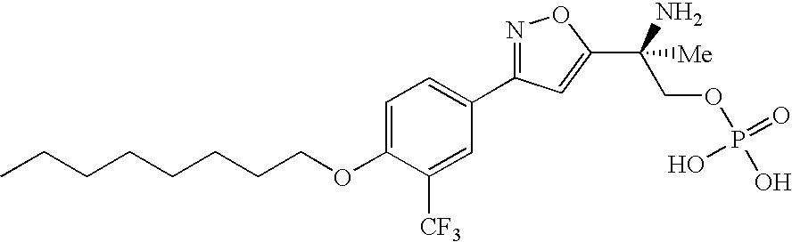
C1=C(OCCCCCCCC)C([CF3])=CC(C2=NOC(C(N)(COP(O)(=O)O)[Me])=C2)=C1
